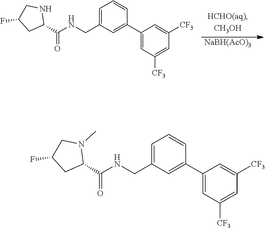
[NaBH(AcO)3].C(=O)(C1NCC(F)C1)NCC1=CC=CC(C2=CC([CF3])=CC([CF3])=C2)=C1.C(=O)(C1N(C)CC(F)C1)NCC1=CC=CC(C2=CC([CF3])=CC([CF3])=C2)=C1
